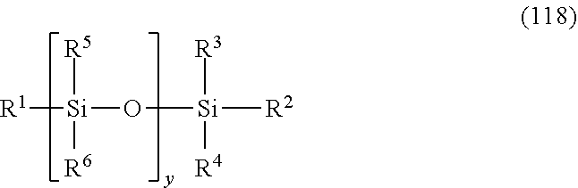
[R1][Si]([R5])([R6])O[Si]([R3])([R4])[R2]
